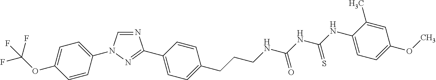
N1=CN(C2=CC=C(OC(F)(F)F)C=C2)N=C1C1=CC=C(CCCNC(NC(NC2=CC=C(OC)C=C2C)=S)=O)C=C1
